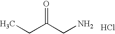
NCC(CC)=O.Cl
